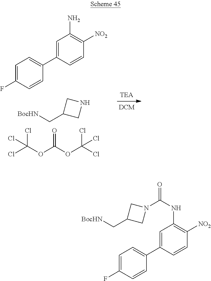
C1=C(F)C=CC(C2=CC(N)=C([NO2])C=C2)=C1.C(C1CNC1)[BocHN].ClC(OC(OC(Cl)(Cl)Cl)=O)(Cl)Cl.C1=C(F)C=CC(C2=CC(NC(=O)N3CC(C[BocHN])C3)=C([NO2])C=C2)=C1
